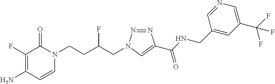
NC1=C(F)C(=O)N(CCC(CN2N=NC(C(NCC3=CC(C(F)(F)F)=CN=C3)=O)=C2)F)C=C1
